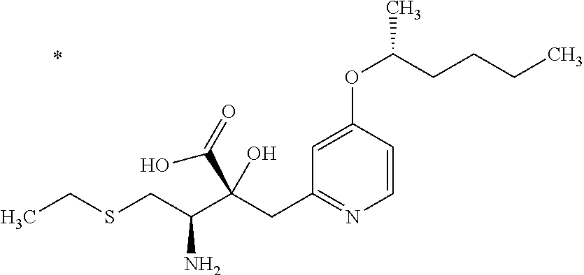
C1=CC(OC(CCCC)C)=CC(CC(C(CSCC)N)(C(=O)O)O)=N1
